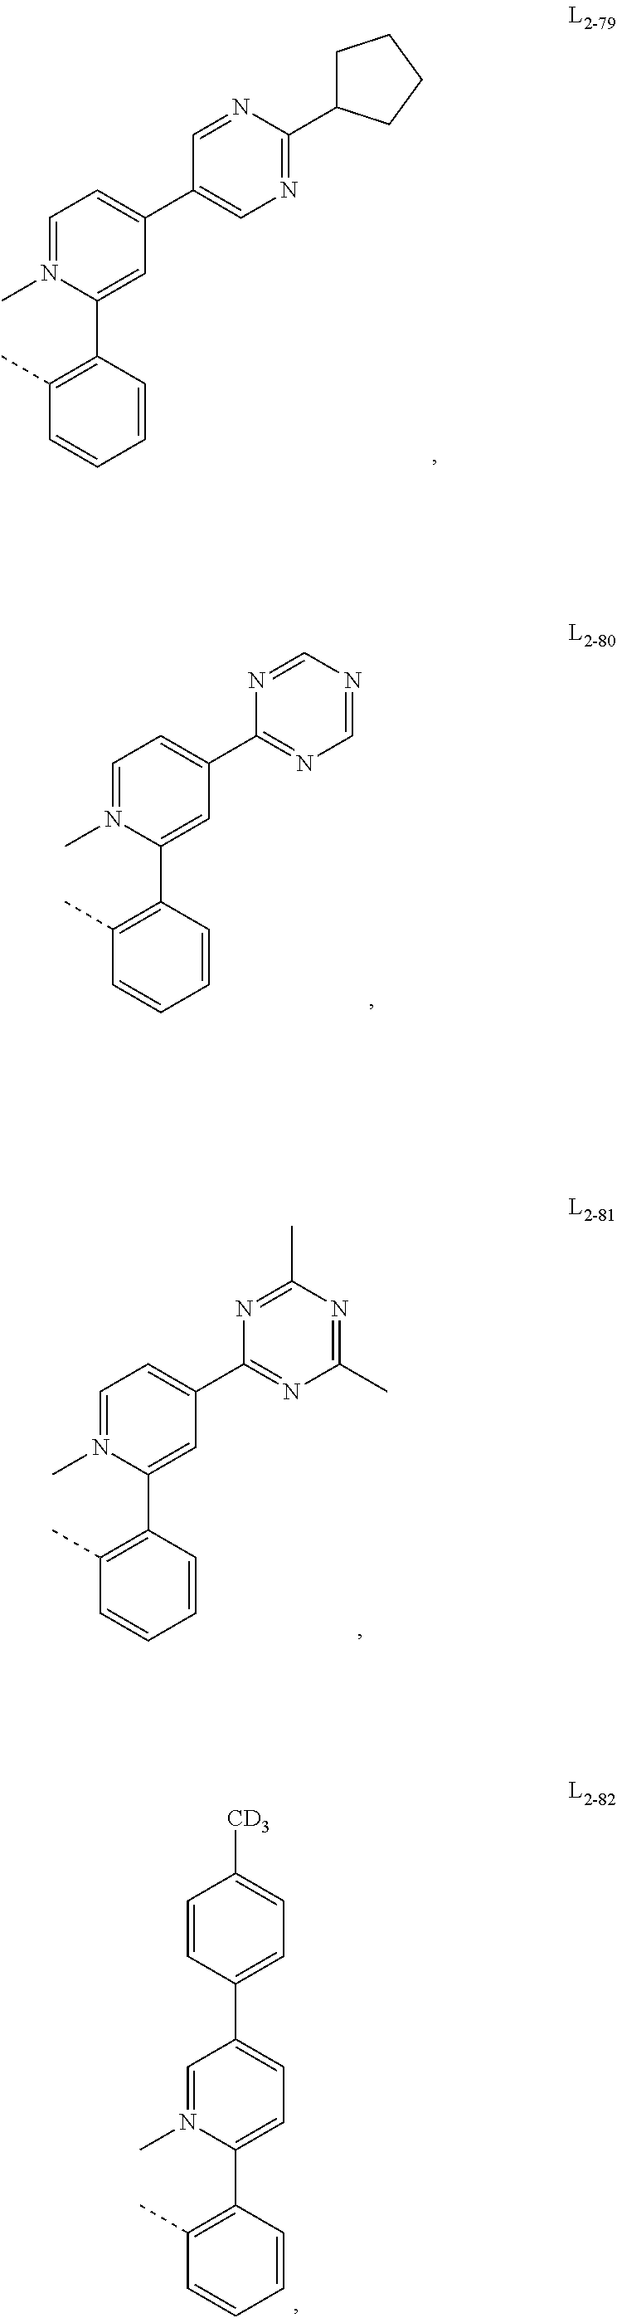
C1=C(C2=CN=C(C3CCCC3)N=C2)C=C(C2=C(C)C=CC=C2)N(C)=C1.C1=C(C2=NC=NC=N2)C=C(C2=C(C)C=CC=C2)N(C)=C1.C1=C(C2=NC(C)=NC(C)=N2)C=C(C2=C(C)C=CC=C2)N(C)=C1.C1(C2=CC=C([CD3])C=C2)=CC=C(C2=C(C)C=CC=C2)N(C)=C1
